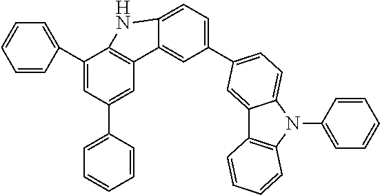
C1(C2=CC=CC=C2)=CC(C2=CC=CC=C2)=CC2=C1NC1=CC=C(C3=CC=C4C(=C3)C3=C(N4C4=CC=CC=C4)C=CC=C3)C=C21
